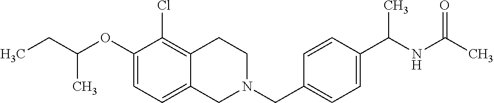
C1(OC(CC)C)=CC=C2C(=C1Cl)CCN(CC1=CC=C(C(NC(C)=O)C)C=C1)C2
